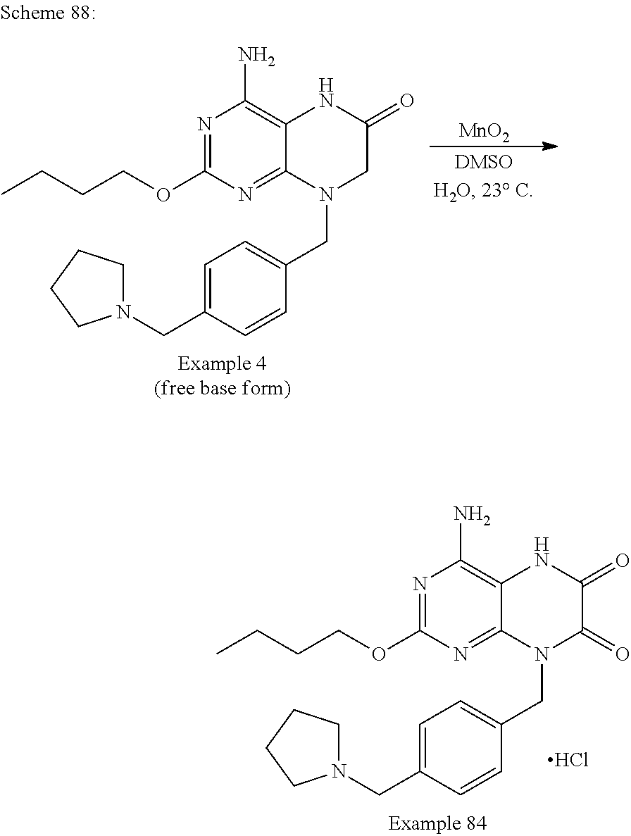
N1=C(OCCCC)N=C2C(=C1N)NC(=O)C(=O)N2CC1=CC=C(CN2CCCC2)C=C1.Cl.N1=C(OCCCC)N=C2C(=C1N)NC(=O)CN2CC1=CC=C(CN2CCCC2)C=C1.[MnO2]
